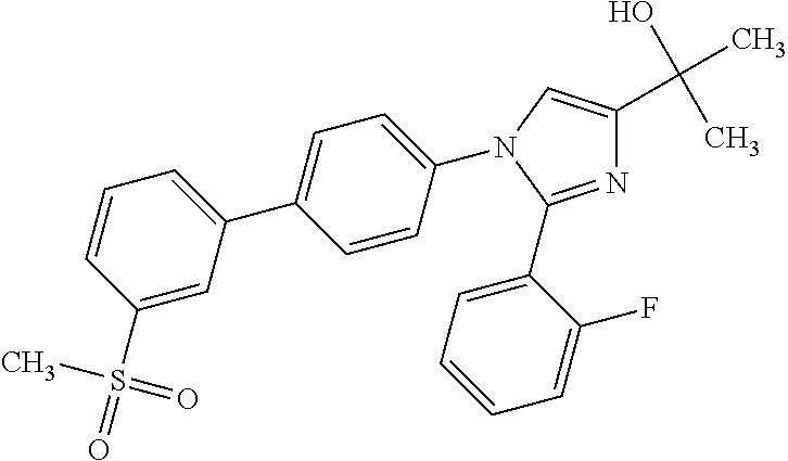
N1=C(C2=CC=CC=C2F)N(C2=CC=C(C3=CC=CC(S(C)(=O)=O)=C3)C=C2)C=C1C(O)(C)C
